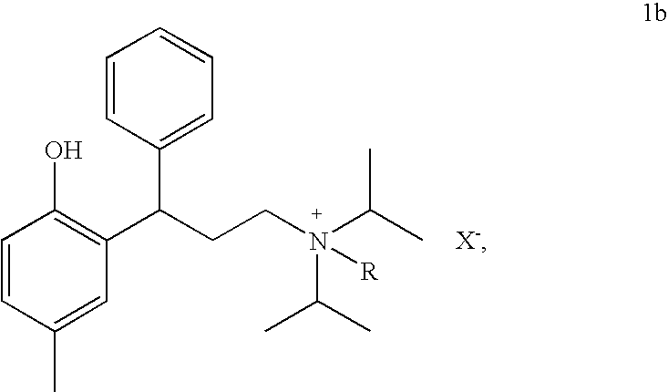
C1=CC(C(CCN(C(C)C)(C(C)C)[R])C2=C(O)C=CC(C)=C2)=CC=C1
